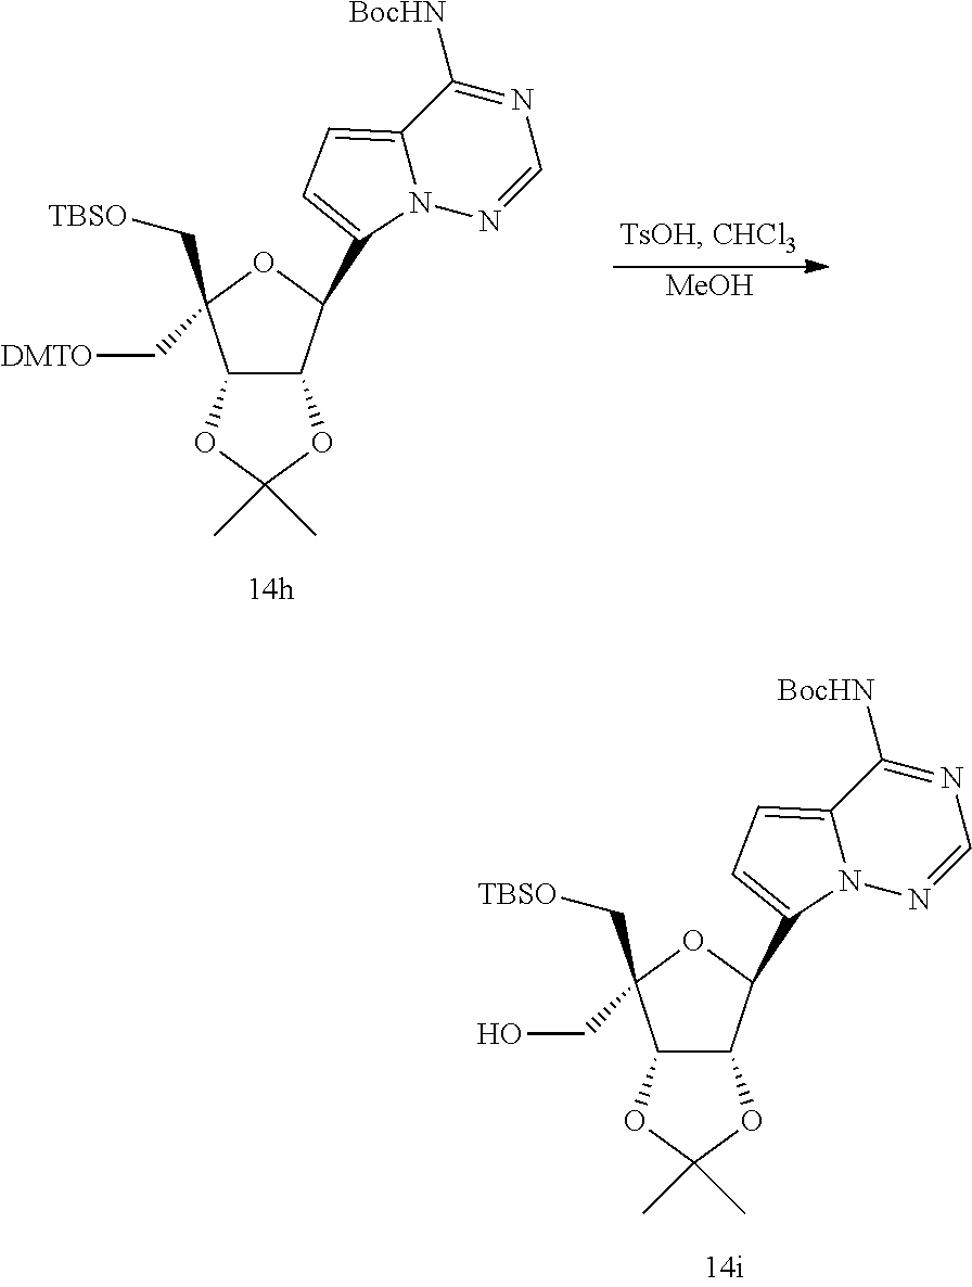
C12C(C(C3=CC=C4N3N=CN=C4[BocHN])OC1(C[TBSO])C[DMTO])OC(C)(C)O2.[MeOH].C12C(C(C3=CC=C4N3N=CN=C4[BocHN])OC1(C[TBSO])CO)OC(C)(C)O2
